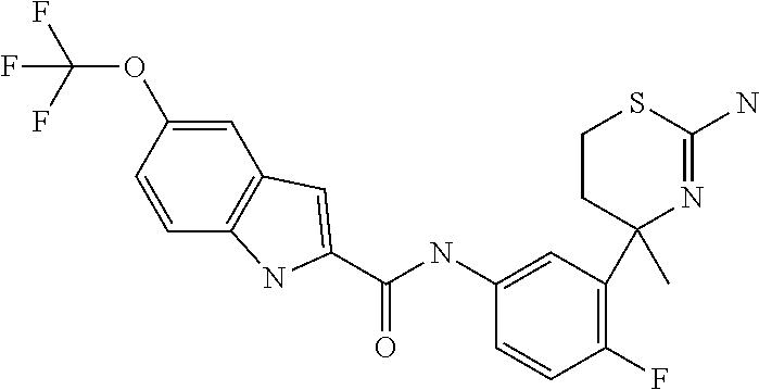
C1(C)(C2=C(F)C=CC(NC(=O)C3=CC4=C(C=CC(OC(F)(F)F)=C4)N3)=C2)N=C(N)SCC1
